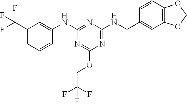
C1(C(F)(F)F)=CC=CC(NC2=NC(NCC3=CC4=C(C=C3)OCO4)=NC(OCC(F)(F)F)=N2)=C1
